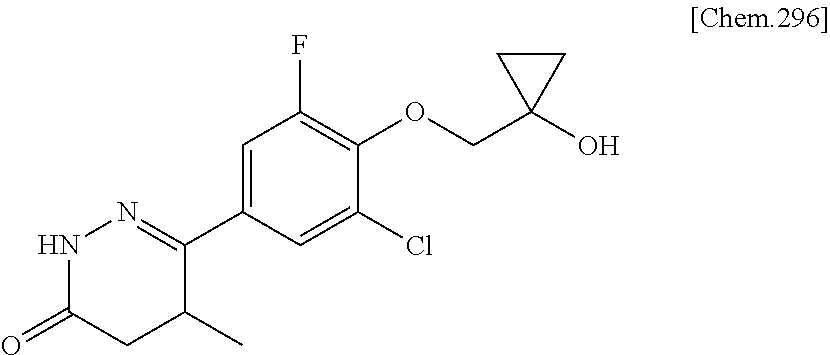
C1(C2=NNC(=O)CC2C)=CC(F)=C(OCC2(O)CC2)C(Cl)=C1
